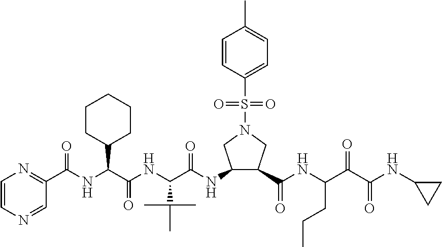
C1(C(NC(C(NC(C(=O)NC2C(C(=O)NC(C(C(NC3CC3)=O)=O)CCC)CN(S(=O)(=O)C3=CC=C(C)C=C3)C2)C(C)(C)C)=O)C2CCCCC2)=O)=NC=CN=C1
